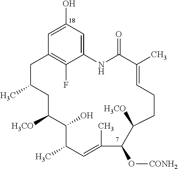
C12=CC(O)=CC(=C1F)CC(C)CC([H3CO])C(O)C(C)C=C(C)C(O[CONH2])C([H3CO])CCC=C(C)C(=O)N2
